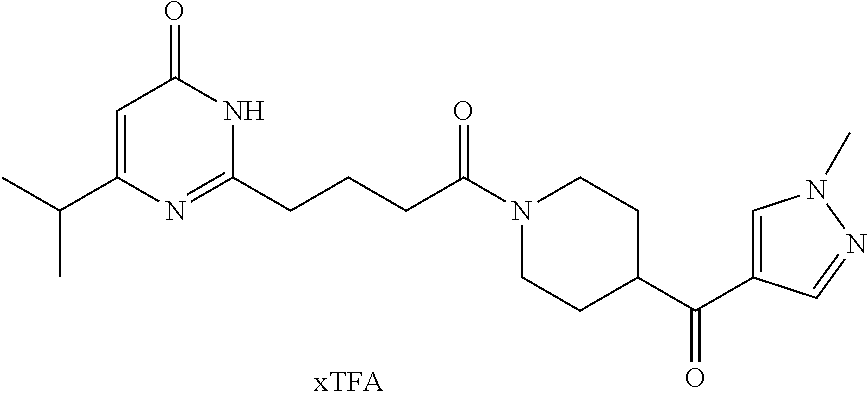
C1=C(C(C)C)N=C(CCCC(N2CCC(C(C3=CN(C)N=C3)=O)CC2)=O)NC1=O
